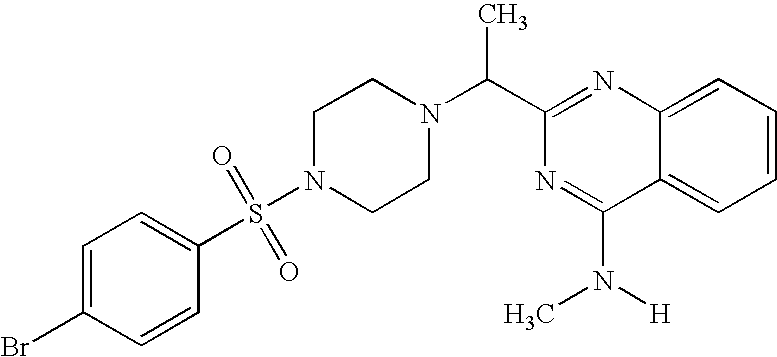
C1=C(Br)C=CC(S(N2CCN(C(C3=NC4=CC=CC=C4C(N(C)[H])=N3)C)CC2)(=O)=O)=C1
